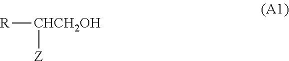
[R][CHCH2OH][Z]
